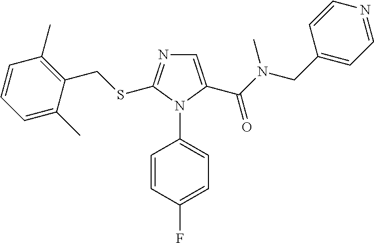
C1=C(C(N(CC2=CC=NC=C2)C)=O)N(C2=CC=C(F)C=C2)C(SCC2=C(C)C=CC=C2C)=N1
